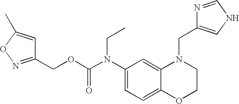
C1(N(C(OCC2=NOC(C)=C2)=O)CC)=CC=C2C(=C1)N(CC1=CNC=N1)CCO2
